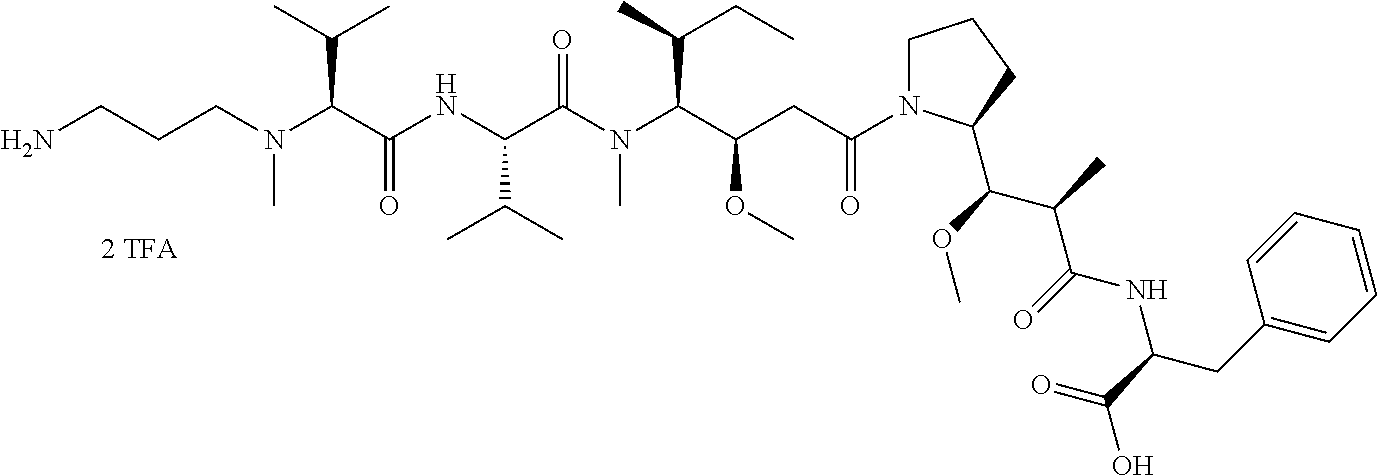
NCCCN(C(C(NC(C(N(C(C(CC(N1CCCC1C(C(C(NC(C(O)=O)CC1=CC=CC=C1)=O)C)OC)=O)OC)C(C)CC)C)=O)C(C)C)=O)C(C)C)C
